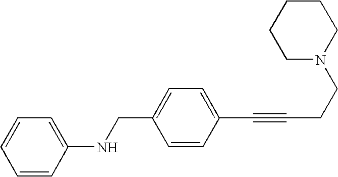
N(C1=CC=CC=C1)CC1=CC=C(C#CCCN2CCCCC2)C=C1
